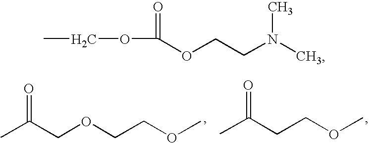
CC(COCCOC)=O.CC(CCOC)=O.CCOC(OCCN(C)C)=O
